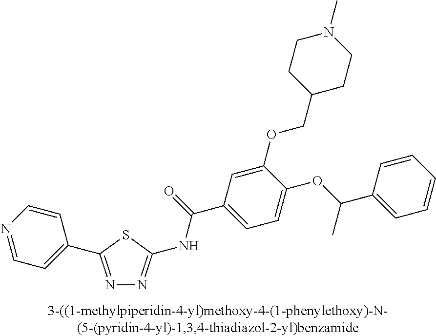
N1=C(C2=CC=NC=C2)SC(NC(=O)C2=CC=C(OC(C)C3=CC=CC=C3)C(OCC3CCN(C)CC3)=C2)=N1
